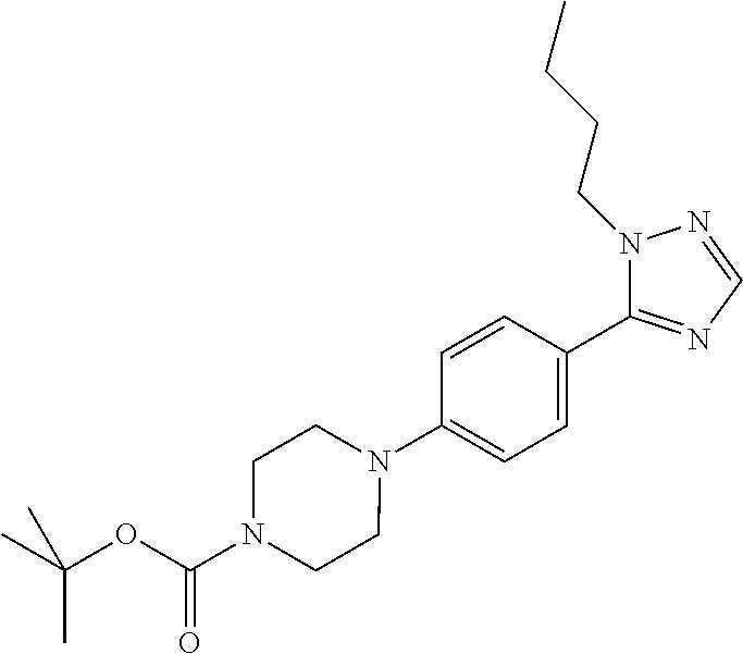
N1(CCCC)C(C2=CC=C(N3CCN(C(OC(C)(C)C)=O)CC3)C=C2)=NC=N1
